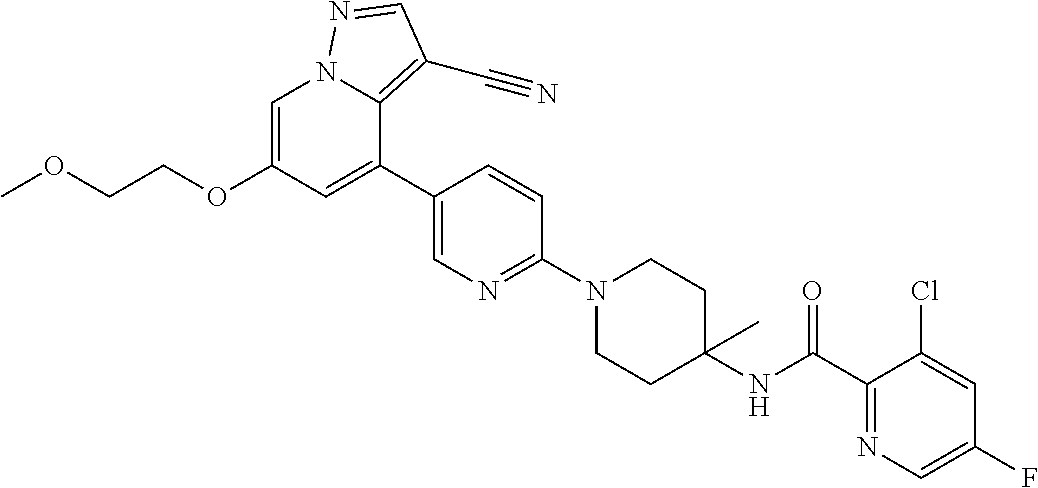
C1=C(OCCOC)C=C(C2=CN=C(N3CCC(NC(C4=NC=C(F)C=C4Cl)=O)(C)CC3)C=C2)C2=C(C#N)C=NN12
